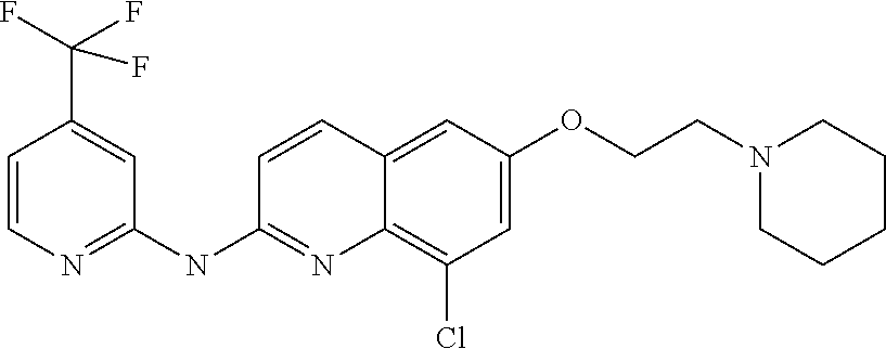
C1=CN=C(NC2=NC3=C(Cl)C=C(OCCN4CCCCC4)C=C3C=C2)C=C1C(F)(F)F
